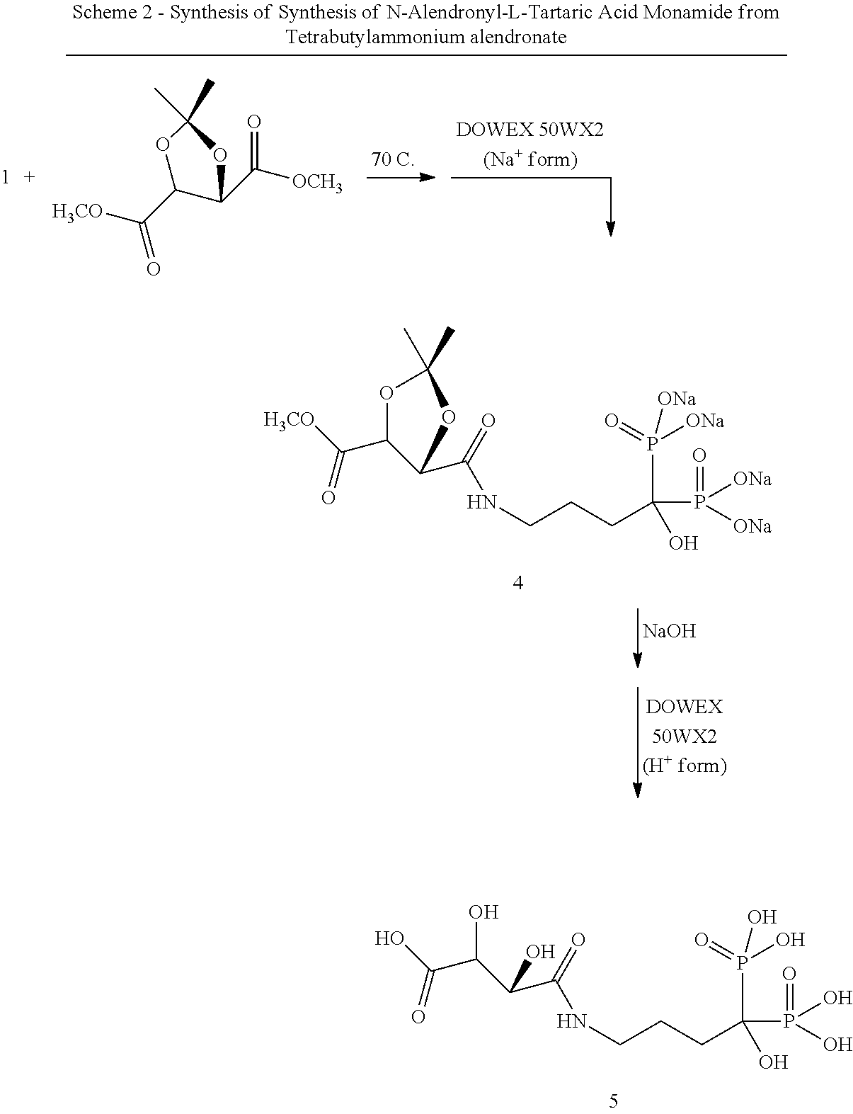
C(CCC(O)(P([ONa])([ONa])=O)P(=O)([ONa])[ONa])NC(C1C(C([H3CO])=O)OC(C)(C)O1)=O.[NaOH].C(CCC(O)(P(O)(O)=O)P(=O)(O)O)NC(C(C(C(O)=O)O)O)=O.[H3CO]C(C1C(C([OCH3])=O)OC(C)(C)O1)=O
